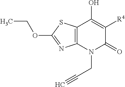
C12=C(N(CC#C)C(=O)C([R4])=C1O)N=C(OCC)S2
